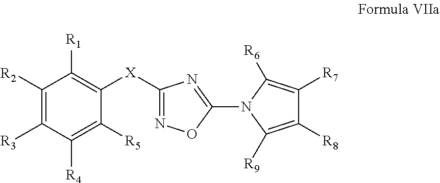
C1([R2])=C([R3])C([R4])=C([R5])C([X]C2=NOC(N3C([R9])=C([R8])C([R7])=C3[R6])=N2)=C1[R1]
